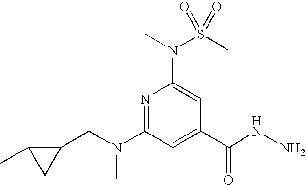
N1=C(N(CC2C(C)C2)C)C=C(C(NN)=O)C=C1N(S(C)(=O)=O)C
